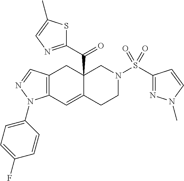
C12=C(C=C3C(C(C4=NC=C(C)S4)=O)(C1)CN(S(C1=NN(C)C=C1)(=O)=O)CC3)N(C1=CC=C(F)C=C1)N=C2
